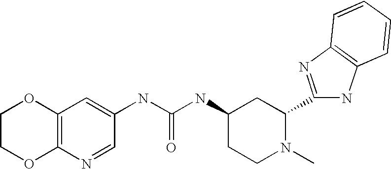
C12=C(N=CC(NC(NC3CCN(C)C(C4=NC5=C(N4)C=CC=C5)C3)=O)=C1)OCCO2
